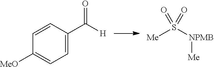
C1=CC(C([H])=O)=CC=C1[MeO].[Me]S([NPMB][Me])(=O)=O
